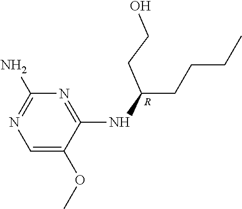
[R].C1=C(OC)C(NC(CCCC)CCO)=NC(N)=N1
